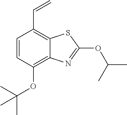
C1=CC(OC(C)(C)C)=C2C(=C1C=C)SC(OC(C)C)=N2
